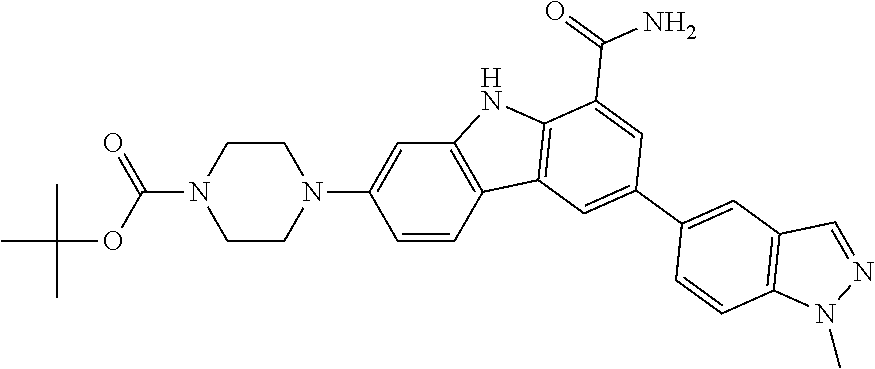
C1=C(N2CCN(C(OC(C)(C)C)=O)CC2)C=CC2=C1NC1=C2C=C(C2=CC3=C(C=C2)N(C)N=C3)C=C1C(=O)N
